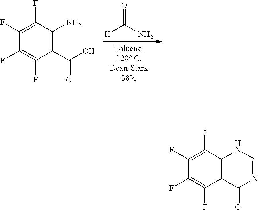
[H]C(N)=O.C1(F)=C(F)C(C(=O)O)=C(N)C(F)=C1F.C1=NC(=O)C2=C(N1)C(F)=C(F)C(F)=C2F
